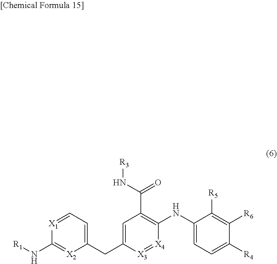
N([R3])C(C1=C(NC2=CC=C([R4])C([R6])=C2[R5])[X4]=[X3]C(CC2=CC=[X1]C(N[R1])=[X2]2)=C1)=O
